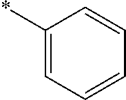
C1(*)=CC=CC=C1
